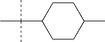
CC(C1CCC(C)CC1)(C)C
